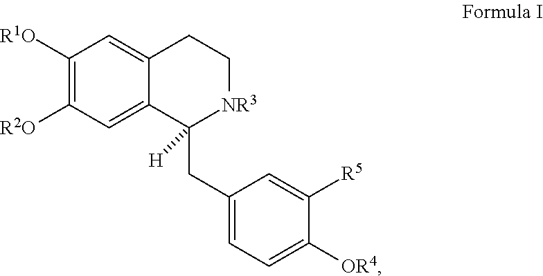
C1=C2C(=CC([R1O])=C1[R2O])CC[NR3]C2(CC1=CC=C([OR4])C([R5])=C1)[H]
